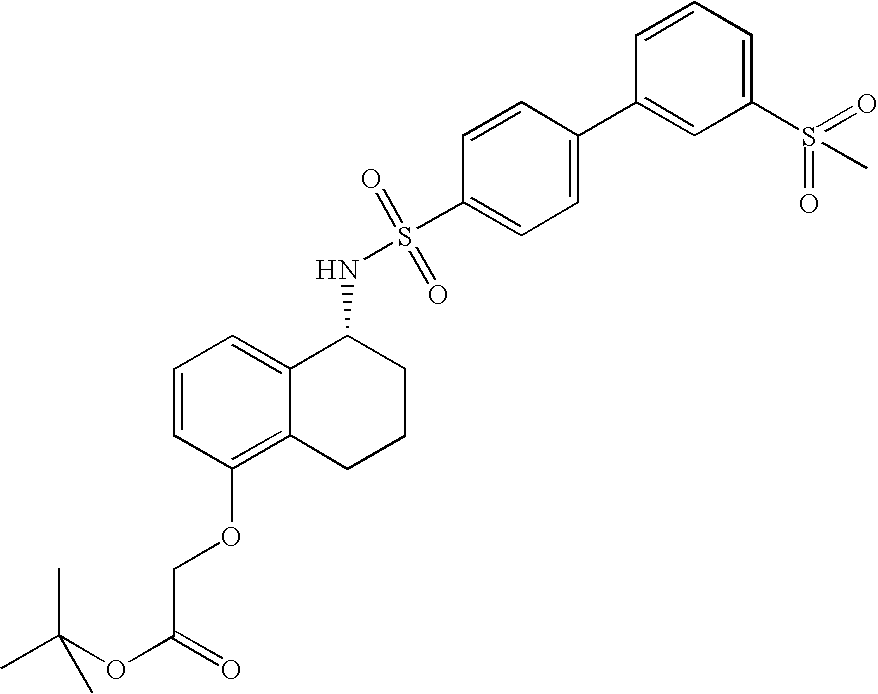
C1=CC(OCC(OC(C)(C)C)=O)=C2C(=C1)C(NS(C1=CC=C(C3=CC(S(=O)(=O)C)=CC=C3)C=C1)(=O)=O)CCC2
